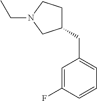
C1=C(F)C=CC=C1CC1CCN(CC)C1
